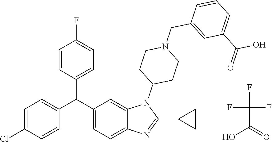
C1=C(Cl)C=CC(C(C2=CC=C3C(=C2)N(C2CCN(CC4=CC(C(=O)O)=CC=C4)CC2)C(C2CC2)=N3)C2=CC=C(F)C=C2)=C1.FC(C(=O)O)(F)F
